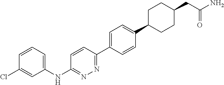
C1(NC2=NN=C(C3=CC=C(C4CCC(CC(N)=O)CC4)C=C3)C=C2)=CC=CC(Cl)=C1
